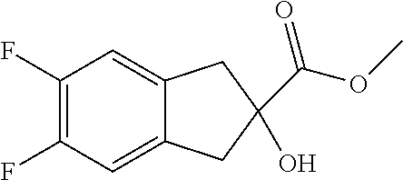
C1(F)=C(F)C=C2C(=C1)CC(C(OC)=O)(O)C2
